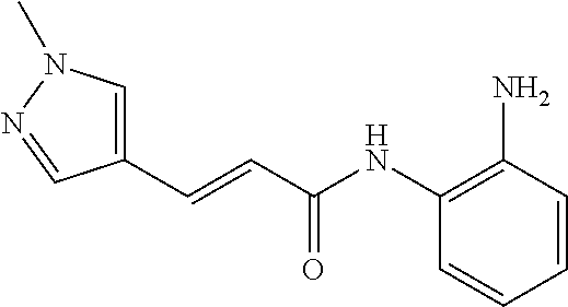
C(NC1=C(N)C=CC=C1)(C=CC1=CN(C)N=C1)=O
